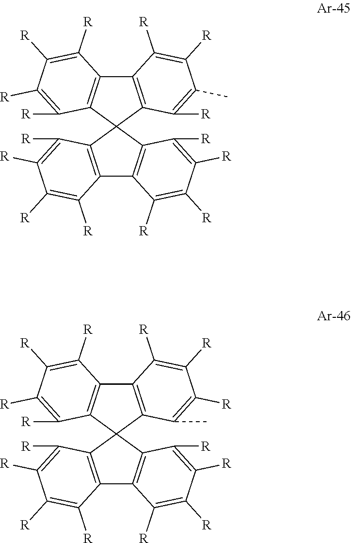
C12=C(C3(C4=C1C([R])=C([R])C([R])=C4[R])C1=C(C4=C3C([R])=C([R])C([R])=C4[R])C([R])=C([R])C(C)=C1[R])C([R])=C([R])C([R])=C2[R].C12=C(C3(C4=C1C([R])=C([R])C([R])=C4[R])C1=C(C4=C3C([R])=C([R])C([R])=C4[R])C([R])=C([R])C([R])=C1C)C([R])=C([R])C([R])=C2[R]
